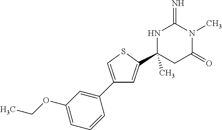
C1(C)(C2=CC(C3=CC(OCC)=CC=C3)=CS2)CC(=O)N(C)C(=N)N1
